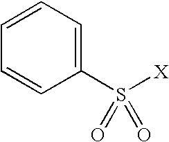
C1=CC=CC(S([X])(=O)=O)=C1
